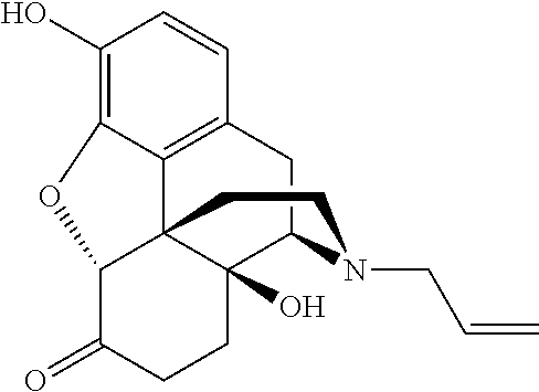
C12=C3CC4C5(O)C1(C(C(=O)CC5)OC2=C(O)C=C3)CCN4CC=C
